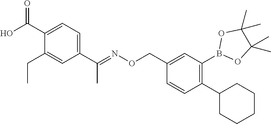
C1(C2=C(B3OC(C)(C)C(C)(C)O3)C=C(CON=C(C3=CC=C(C(O)=O)C(CC)=C3)C)C=C2)CCCCC1
